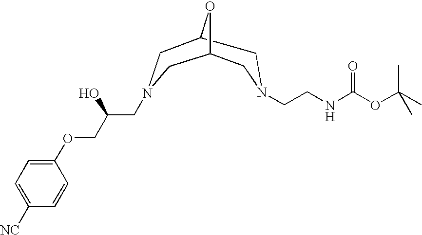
C1C2OC(CN1CCNC(OC(C)(C)C)=O)CN(CC(COC1=CC=C([NC])C=C1)O)C2
